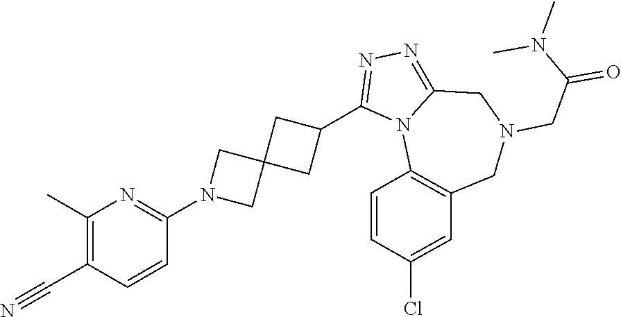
C1(C)=C(C#N)C=CC(N2CC3(C2)CC(C2=NN=C4N2C2=C(CN(CC(=O)N(C)C)C4)C=C(Cl)C=C2)C3)=N1
